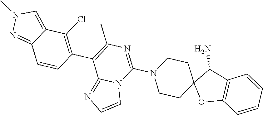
C12=C(C(N)C3(O1)CCN(C1=NC(C)=C(C4=C(Cl)C5=CN(C)N=C5C=C4)C4=NC=CN41)CC3)C=CC=C2
